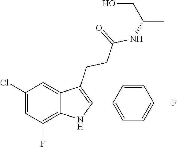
C1(C2=C(CCC(=O)NC(C)CO)C3=CC(Cl)=CC(F)=C3N2)=CC=C(F)C=C1
